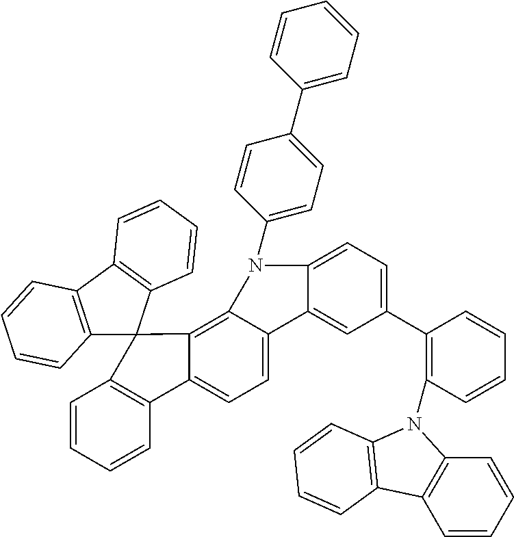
C1=CC=CC2=C1C1(C3=C4C(=CC=C23)C2=CC(C3=C(N5C6=C(C=CC=C6)C6=C5C=CC=C6)C=CC=C3)=CC=C2N4C2=CC=C(C3=CC=CC=C3)C=C2)C2=C(C3=C1C=CC=C3)C=CC=C2
